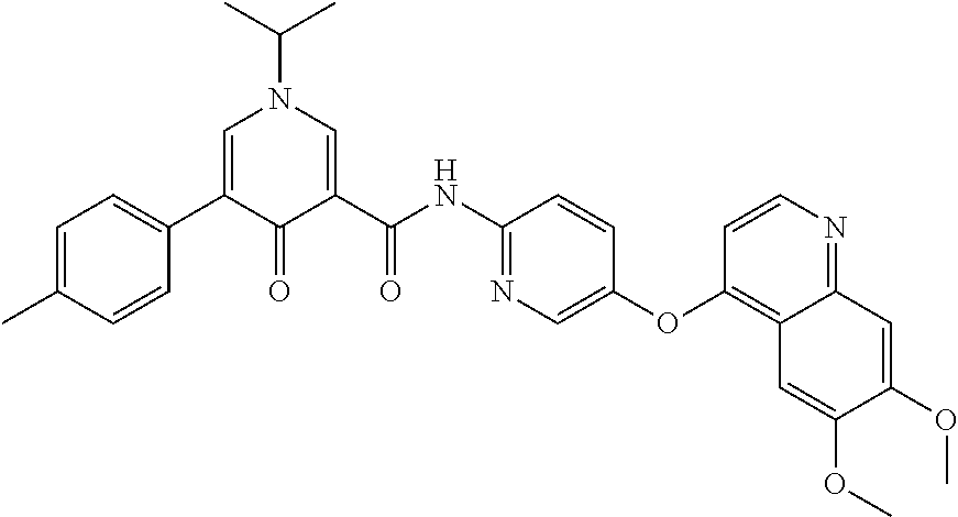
C1=C(C2=CC=C(C)C=C2)C(=O)C(C(NC2=NC=C(OC3=C4C(=NC=C3)C=C(OC)C(OC)=C4)C=C2)=O)=CN1C(C)C
